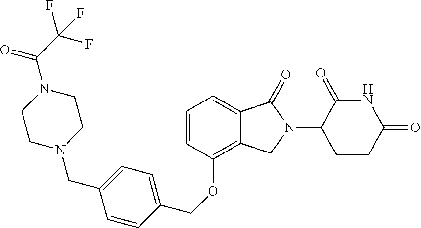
O(C1=C2C(=CC=C1)C(=O)N(C1CCC(=O)NC1=O)C2)CC1=CC=C(CN2CCN(C(C(F)(F)F)=O)CC2)C=C1
